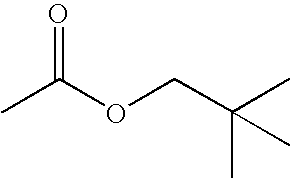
O(C(C)=O)CC(C)(C)C
